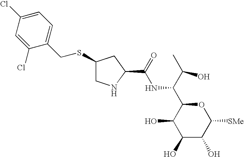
C1(O)C(O)C([SMe])OC(C(C(C)O)NC(C2CC(SCC3=CC=C(Cl)C=C3Cl)CN2)=O)C1O
